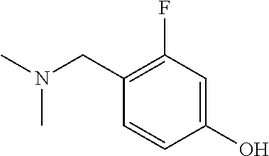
C(C1=C(F)C=C(O)C=C1)N(C)C
